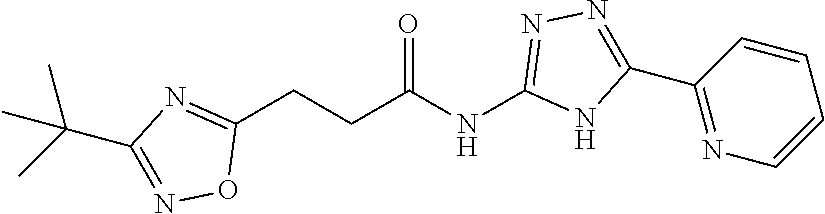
C1(CCC(NC2=NN=C(C3=NC=CC=C3)N2)=O)=NC(C(C)(C)C)=NO1
